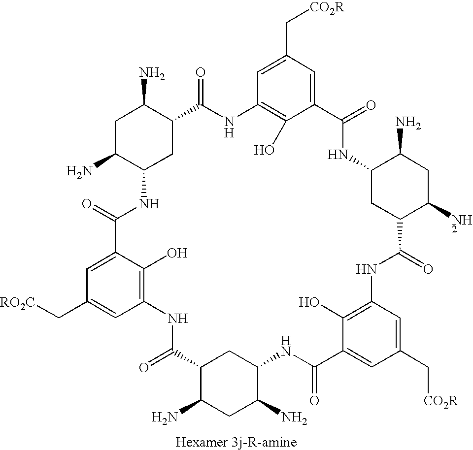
C1=C(C[CO2R])C=C2C(O)=C1NC(=O)C1CC(NC(=O)C3=CC(C[RO2C])=CC(=C3O)NC(=O)C3CC(NC(=O)C4=CC(C[CO2R])=CC(=C4O)NC(=O)C4CC(NC2=O)C(N)CC4N)C(N)CC3N)C(N)CC1N
